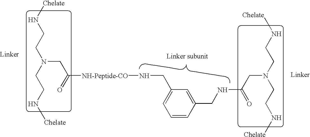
[Chelate]NCCN(CCN[Chelate])CC([NH-Peptide-CO]NCC1=CC=CC(CNC(=O)CN(CCN[Chelate])CCN[Chelate])=C1)=O
